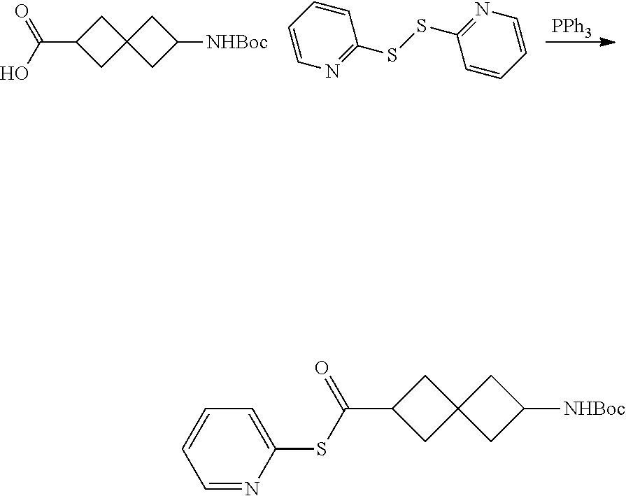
[PPh3].C(C1CC2(C1)CC([NHBoc])C2)(O)=O.C1=CC=CN=C1SSC1=NC=CC=C1.C1=NC(SC(C2CC3(C2)CC([NHBoc])C3)=O)=CC=C1
